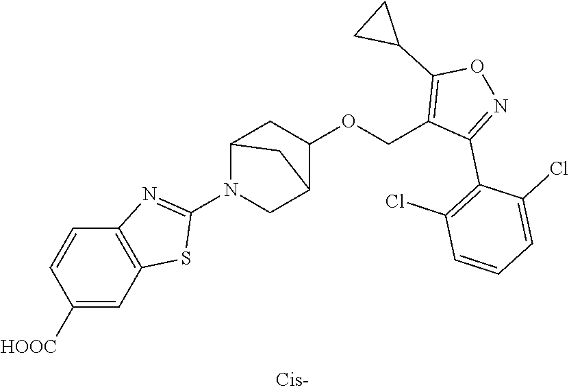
C12CN(C3=NC4=C(C=C([HOOC])C=C4)S3)C(C1)CC2OCC1=C(C2CC2)ON=C1C1=C(Cl)C=CC=C1Cl
